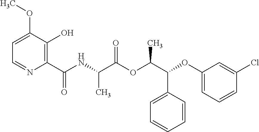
CC(C(=O)OC(C(C1=CC=CC=C1)OC1=CC=CC(Cl)=C1)C)NC(C1=C(O)C(OC)=CC=N1)=O
